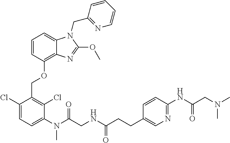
C1=CC(OCC2=C(Cl)C(N(C(CNC(CCC3=CN=C(NC(CN(C)C)=O)C=C3)=O)=O)C)=CC=C2Cl)=C2C(=C1)N(CC1=NC=CC=C1)C(OC)=N2
